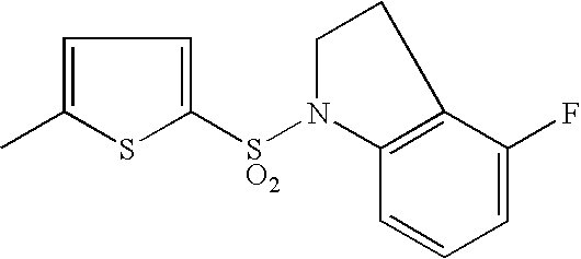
C1=C(C)SC([SO2]N2C3=C(CC2)C(F)=CC=C3)=C1
